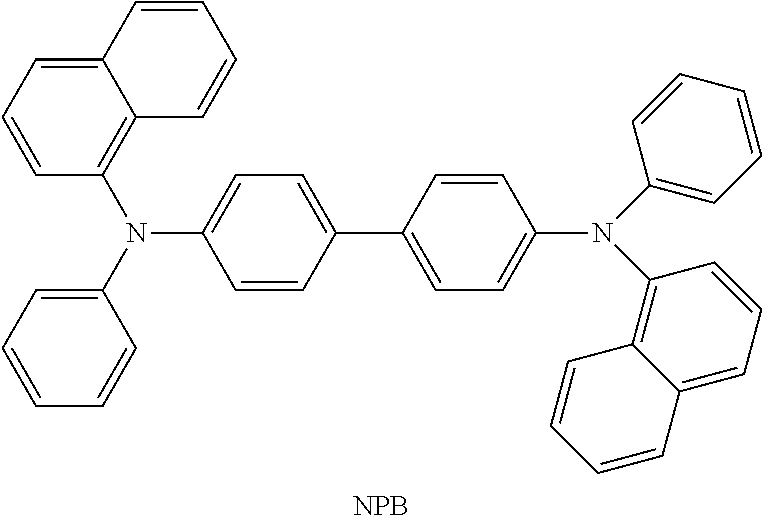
C1(N(C2=CC=CC=C2)C2=C3C(=CC=C2)C=CC=C3)=CC=C(C2=CC=C(N(C3=CC=CC=C3)C3=C4C(=CC=C3)C=CC=C4)C=C2)C=C1.[NPB]
